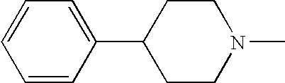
C1=C(C2CCN(C)CC2)C=CC=C1
